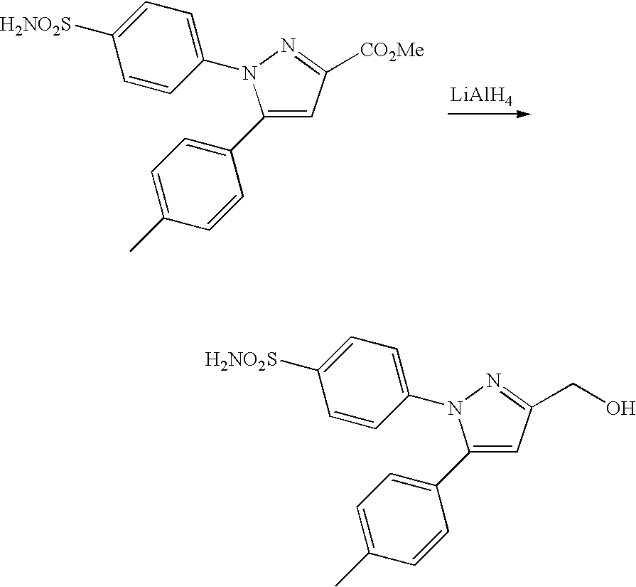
C1(C2=CC=C(C)C=C2)=CC([CO2Me])=NN1C1=CC=C([H2NO2S])C=C1.[LiAlH4].C1(C2=CC=C(C)C=C2)=CC(CO)=NN1C1=CC=C([H2NO2S])C=C1
